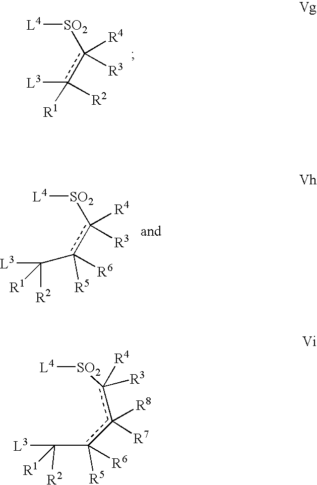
[L4][SO2]c(c([L3])([R2])[R1])([R4])[R3].[L4][SO2]c(c(C([L3])([R1])[R2])([R6])[R5])([R4])[R3].[L4][SO2]c(c(c(C([L3])([R2])[R1])([R5])[R6])([R8])[R7])([R4])[R3]
